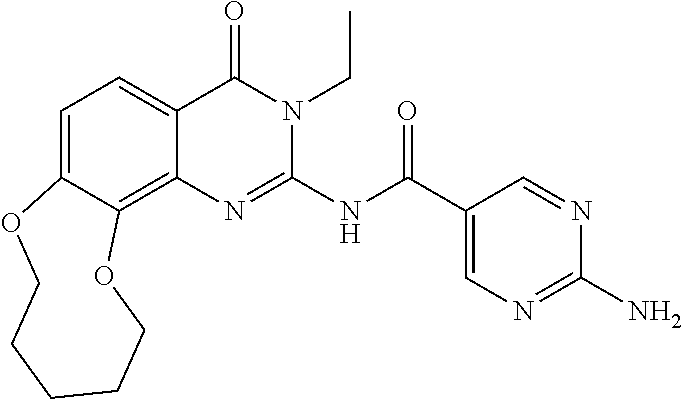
C1=C2C(=C3C(=C1)C(=O)N(CC)C(NC(=O)C1=CN=C(N)N=C1)=N3)OCCCCCO2
